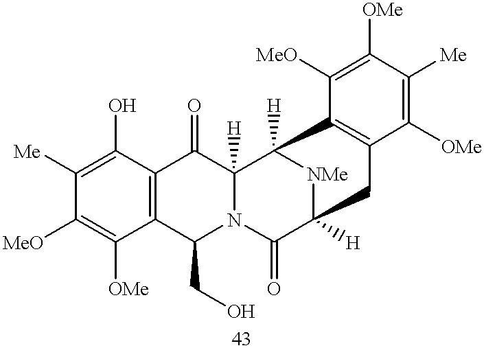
C12=C(C(O)=C([Me])C([MeO])=C1[OMe])C(=O)C1([H])N(C2CO)C(=O)C2([H])[NMe]C1([H])C1=C(C([OMe])=C([Me])C([OMe])=C1[MeO])C2
